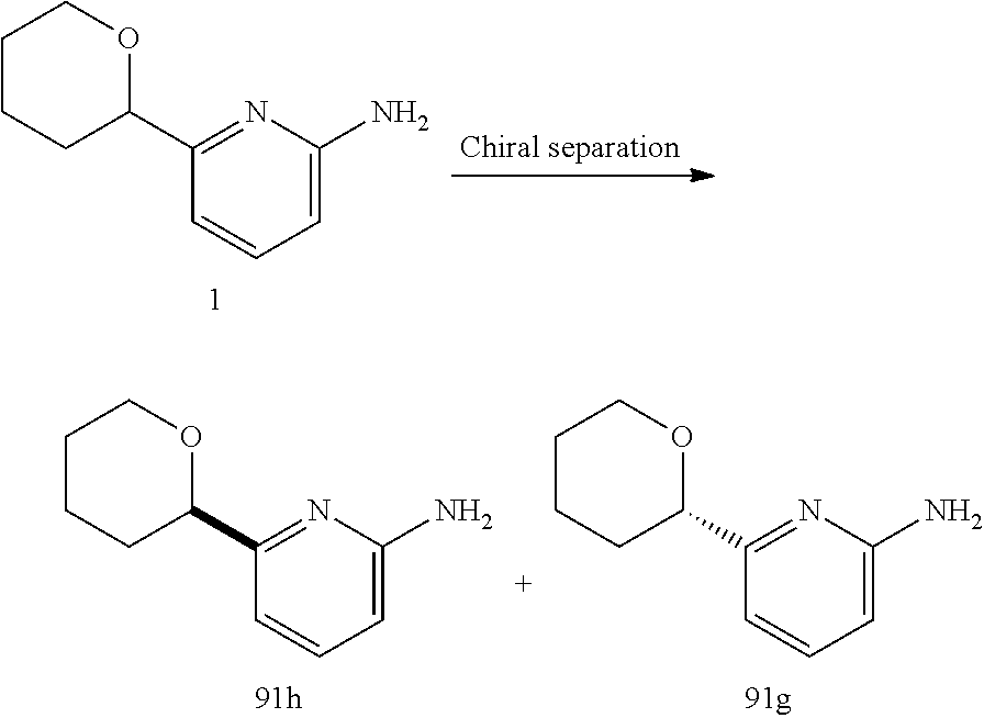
C1(C2=NC(N)=CC=C2)OCCCC1.C1(C2=NC(N)=CC=C2)OCCCC1.C1(C2=NC(N)=CC=C2)OCCCC1
